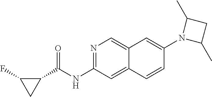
N1=C(NC(C2C(F)C2)=O)C=C2C(=C1)C=C(N1C(C)CC1C)C=C2
